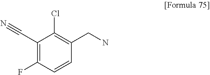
C1(C#N)=C(F)C=CC(CN)=C1Cl
